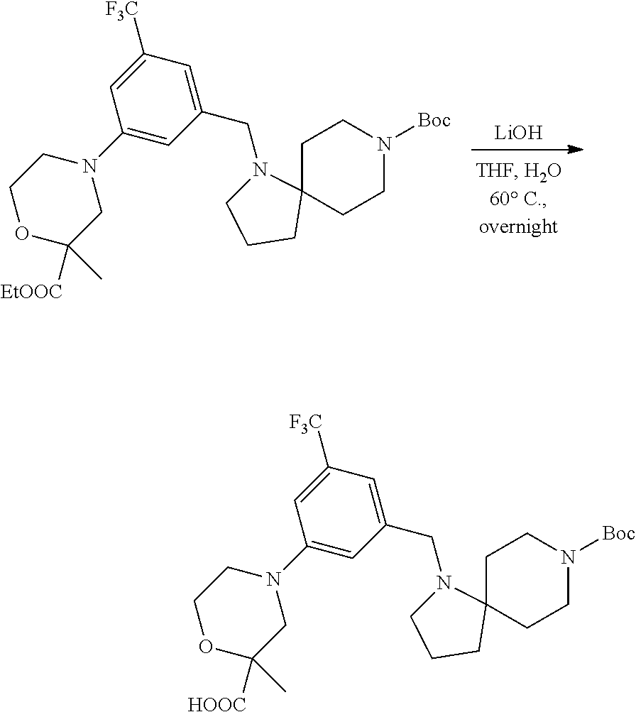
[LiOH].C1(CN2CCCC23CCN([Boc])CC3)=CC([F3C])=CC(N2CCOC([EtOOC])(C)C2)=C1.C1(CN2CCCC23CCN([Boc])CC3)=CC([F3C])=CC(N2CCOC([HOOC])(C)C2)=C1
